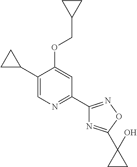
C1(C2CC2)=CN=C(C2=NOC(C3(O)CC3)=N2)C=C1OCC1CC1
